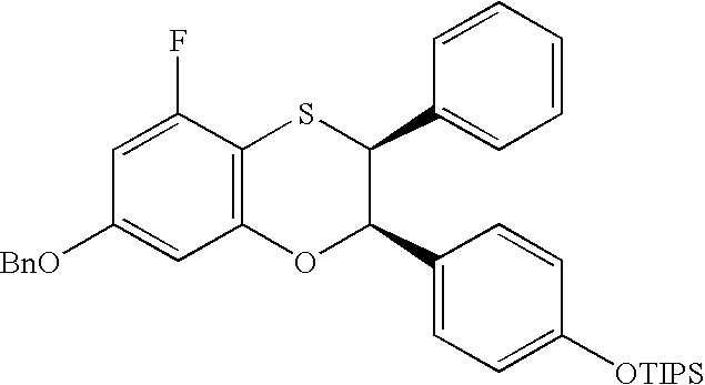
C1=C(F)C2=C(C=C1[BnO])OC(C1=CC=C([OTIPS])C=C1)C(C1=CC=CC=C1)S2
